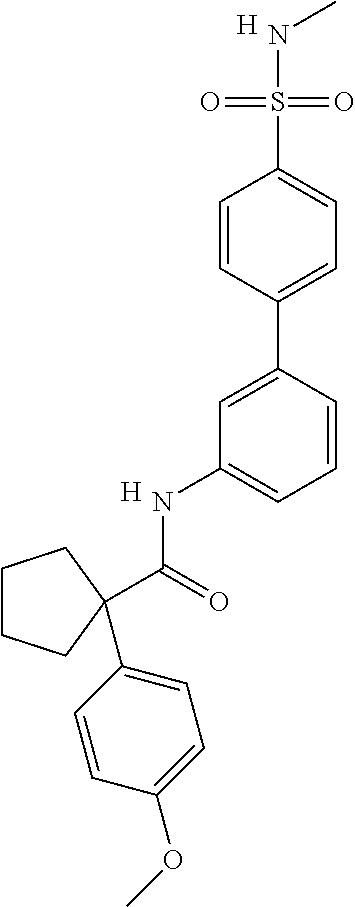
CNS(=O)(=O)C1=CC=C(C2=CC(NC(=O)C3(C4=CC=C(OC)C=C4)CCCC3)=CC=C2)C=C1.[H].[H]
